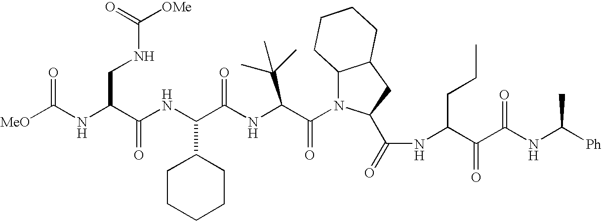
C(NC(C(NC(C(NC(C(N1C2C(CC1C(=O)NC(C(C(NC([Ph])C)=O)=O)CCC)CCCC2)=O)C(C)(C)C)=O)C1CCCCC1)=O)CNC(=O)[OMe])([MeO])=O
